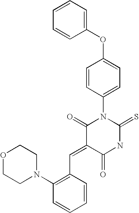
C1(OC2=CC=C(N3C(=O)C(=CC4=C(N5CCOCC5)C=CC=C4)C(=O)NC3=S)C=C2)=CC=CC=C1
